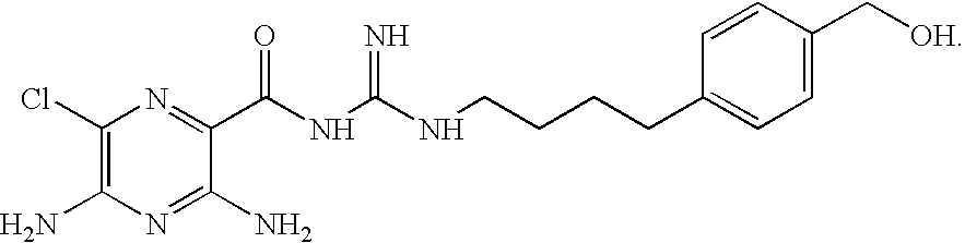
C1(Cl)=C(N)N=C(N)C(C(NC(NCCCCC2=CC=C(C[OH])C=C2)=N)=O)=N1
